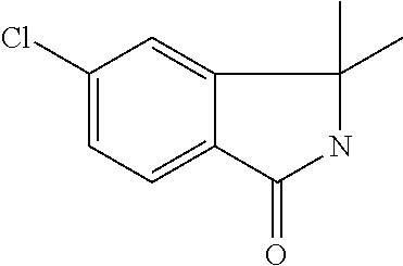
C1(Cl)=CC=C2C(=C1)C(C)(C)NC2=O
